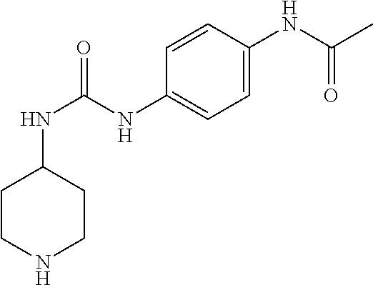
C1=CC(NC(NC2CCNCC2)=O)=CC=C1NC(C)=O
